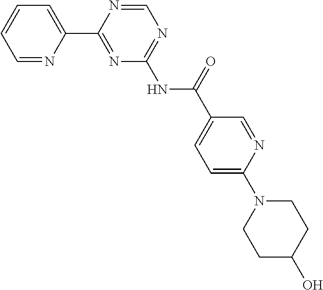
C1=NC(C2=NC(NC(=O)C3=CC=C(N4CCC(O)CC4)N=C3)=NC=N2)=CC=C1
